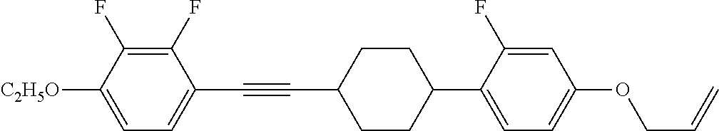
C1(F)=C(F)C([C2H5O])=CC=C1C#CC1CCC(C2=CC=C(OCC=C)C=C2F)CC1
